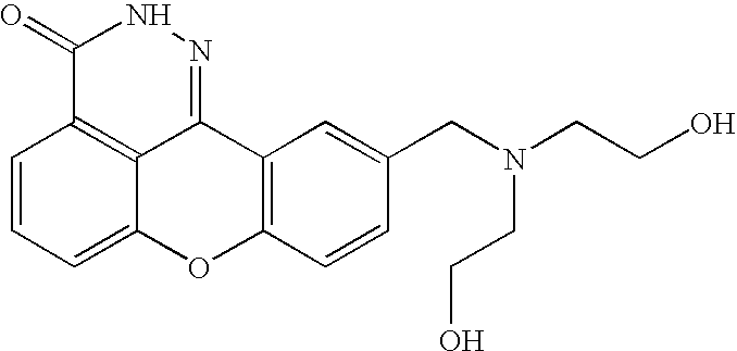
C1=CC=C2C3=C1C(=O)NN=C3C1=C(O2)C=CC(CN(CCO)CCO)=C1
